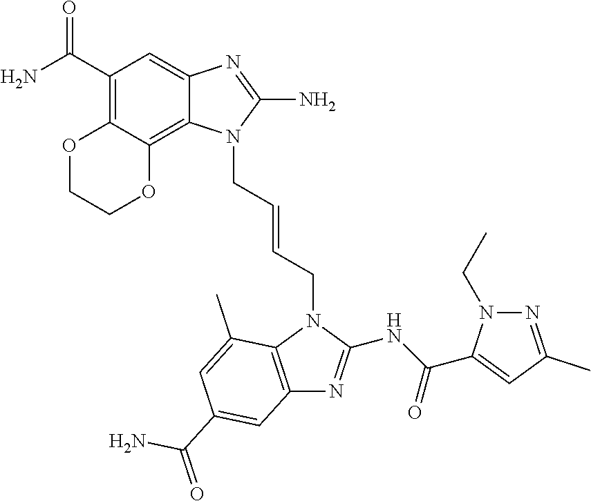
C1(C(N)=O)=C2C(=C3C(=C1)N=C(N)N3CC=CCN1C3=C(N=C1NC(=O)C1=CC(C)=NN1CC)C=C(C(=O)N)C=C3C)OCCO2
